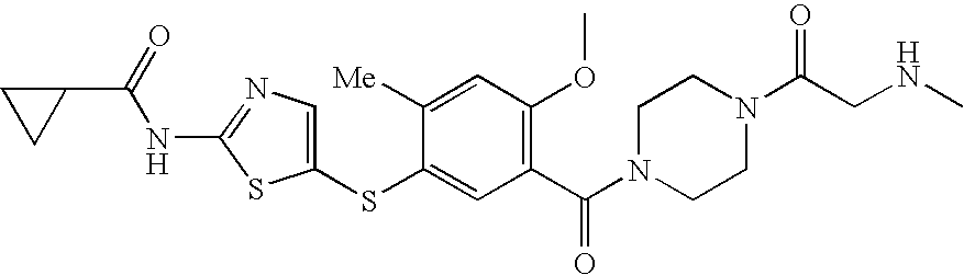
C1(SC2=CC(C(N3CCN(C(CNC)=O)CC3)=O)=C(OC)C=C2[Me])=CN=C(NC(=O)C2CC2)S1
